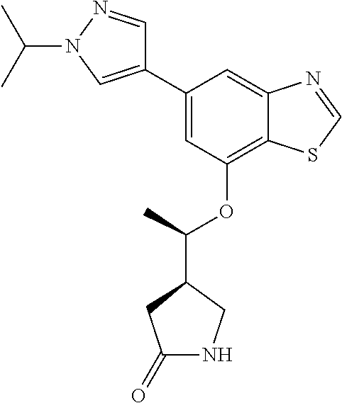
C1(C2=CN(C(C)C)N=C2)=CC(OC(C2CC(=O)NC2)C)=C2C(=C1)N=CS2
